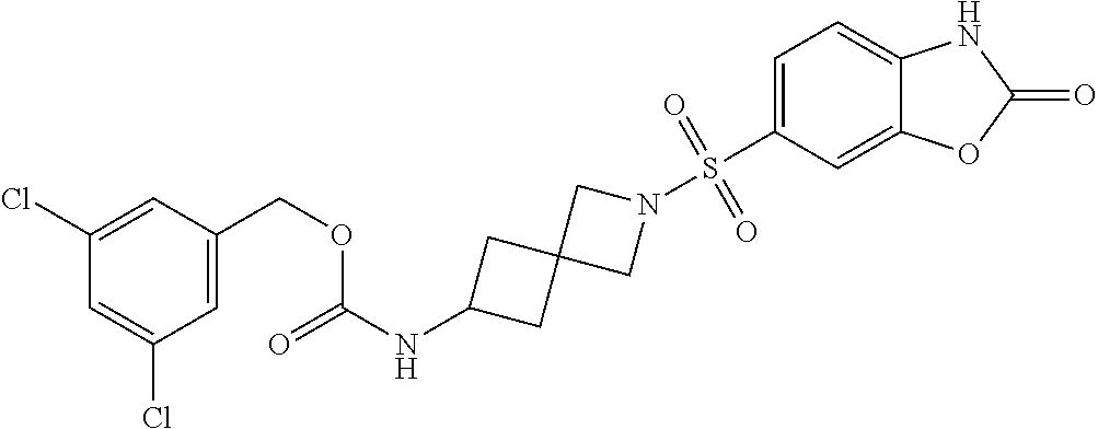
C1=C(COC(=O)NC2CC3(C2)CN(S(C2=CC=C4C(=C2)OC(=O)N4)(=O)=O)C3)C=C(Cl)C=C1Cl
